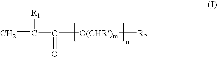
C=C([R1])C(=O)[O(CHR)m][R2]
